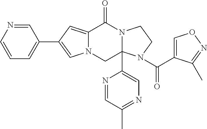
C12=CC(C3=CC=CN=C3)=CN1CC1(C3=CN=C(C)C=N3)N(C2=O)CCN1C(=O)C1=CON=C1C
